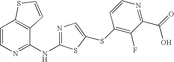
C1=CN=C(NC2=NC=C(SC3=C(F)C(C(=O)O)=NC=C3)S2)C2=C1SC=C2
